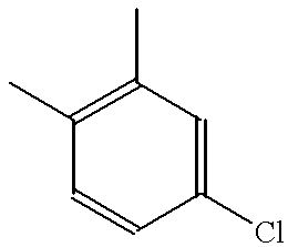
C1(C)=C(C)C=CC(Cl)=C1
